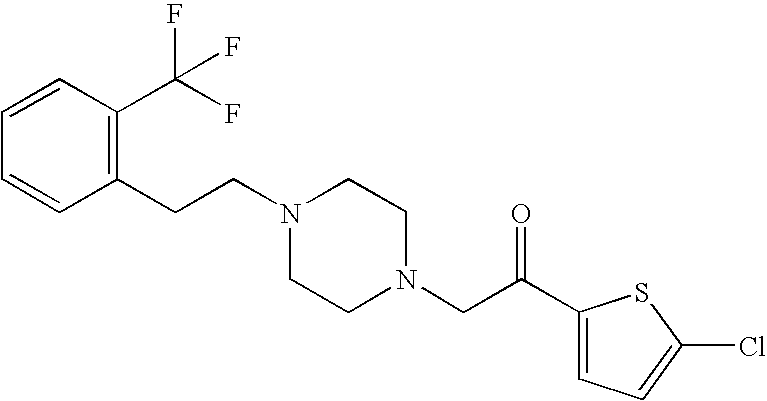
C1=CC(C(F)(F)F)=C(CCN2CCN(CC(C3=CC=C(Cl)S3)=O)CC2)C=C1
